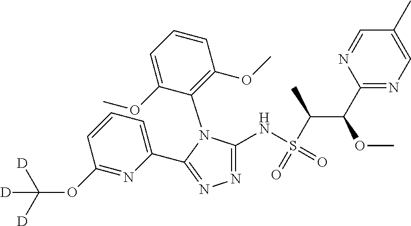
N1=C(NS(C(C(C2=NC=C(C)C=N2)OC)C)(=O)=O)N(C2=C(OC)C=CC=C2OC)C(C2=CC=CC(OC([D])([D])[D])=N2)=N1
